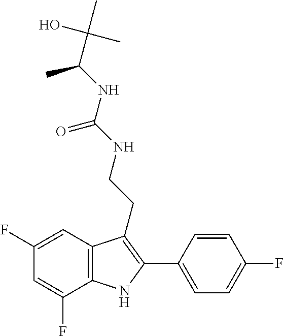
C(C(NC(=O)NCCC1=C(C2=CC=C(F)C=C2)NC2=C1C=C(F)C=C2F)C)(C)(C)O
